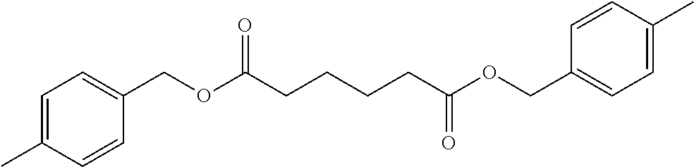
C(CCCC(=O)OCC1=CC=C(C)C=C1)C(=O)OCC1=CC=C(C)C=C1
